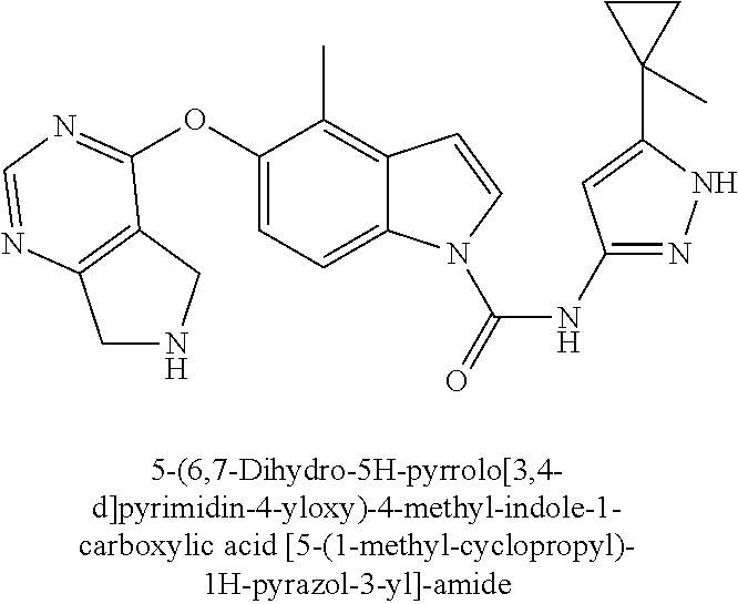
C1(OC2=NC=NC3=C2CNC3)=CC=C2C(=C1C)C=CN2C(=O)NC1=NNC(C2(C)CC2)=C1
